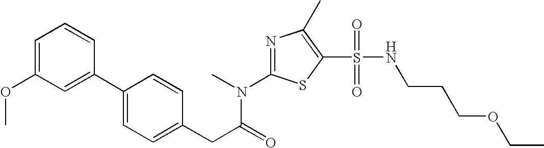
C1=C(OC)C=C(C2=CC=C(CC(=O)N(C3=NC(C)=C(S(=O)(=O)NCCCOCC)S3)C)C=C2)C=C1
